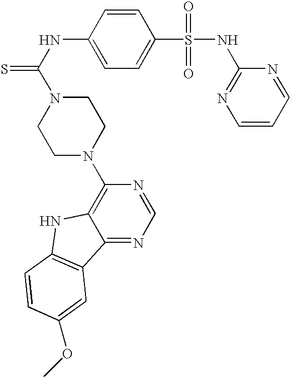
C1=C(S(=O)(=O)NC2=NC=CC=N2)C=CC(NC(=S)N2CCN(C3=C4C(=NC=N3)C3=C(N4)C=CC(OC)=C3)CC2)=C1
